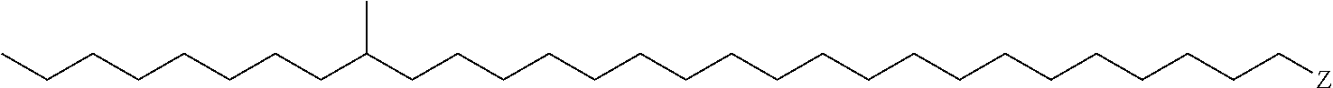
C(CCCCCCCCCCCCCCCCCCC[Z])C(CCCCCCCC)C
